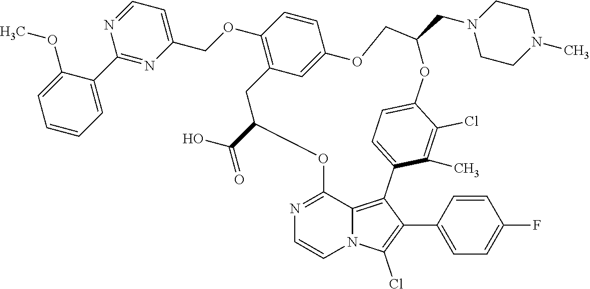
C12=NC=CN3C1=C(C(C1=CC=C(F)C=C1)=C3Cl)C1=CC=C(C(Cl)=C1C)OC(CN1CCN(C)CC1)COC1=CC(=C(OCC3=CC=NC(C4=CC=CC=C4OC)=N3)C=C1)CC(C(=O)O)O2
